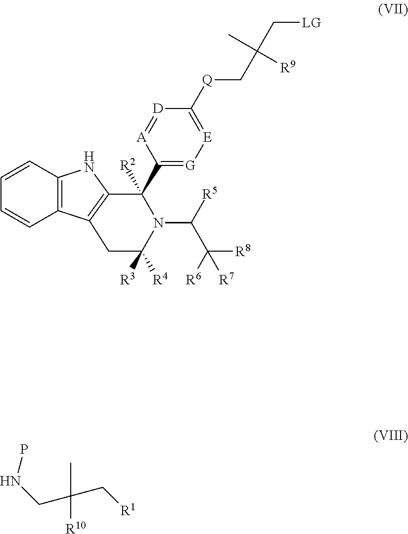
C12=C(C=CC=C1)NC1=C2CC([R4])([R3])N(C([R5])C([R6])([R8])[R7])C1(C1=[G][E]=C([Q]CC(C[LG])(C)[R9])[D]=[A]1)[R2].C(NP)C(C[R1])(C)[R10]
